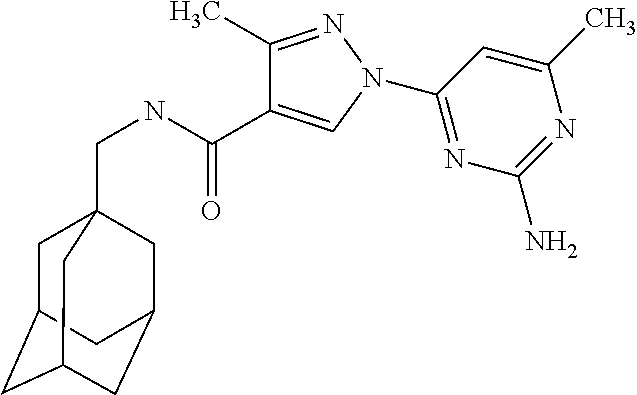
C1(C)=NN(C2=NC(N)=NC(C)=C2)C=C1C(NCC12CC3CC(CC(C1)C3)C2)=O
